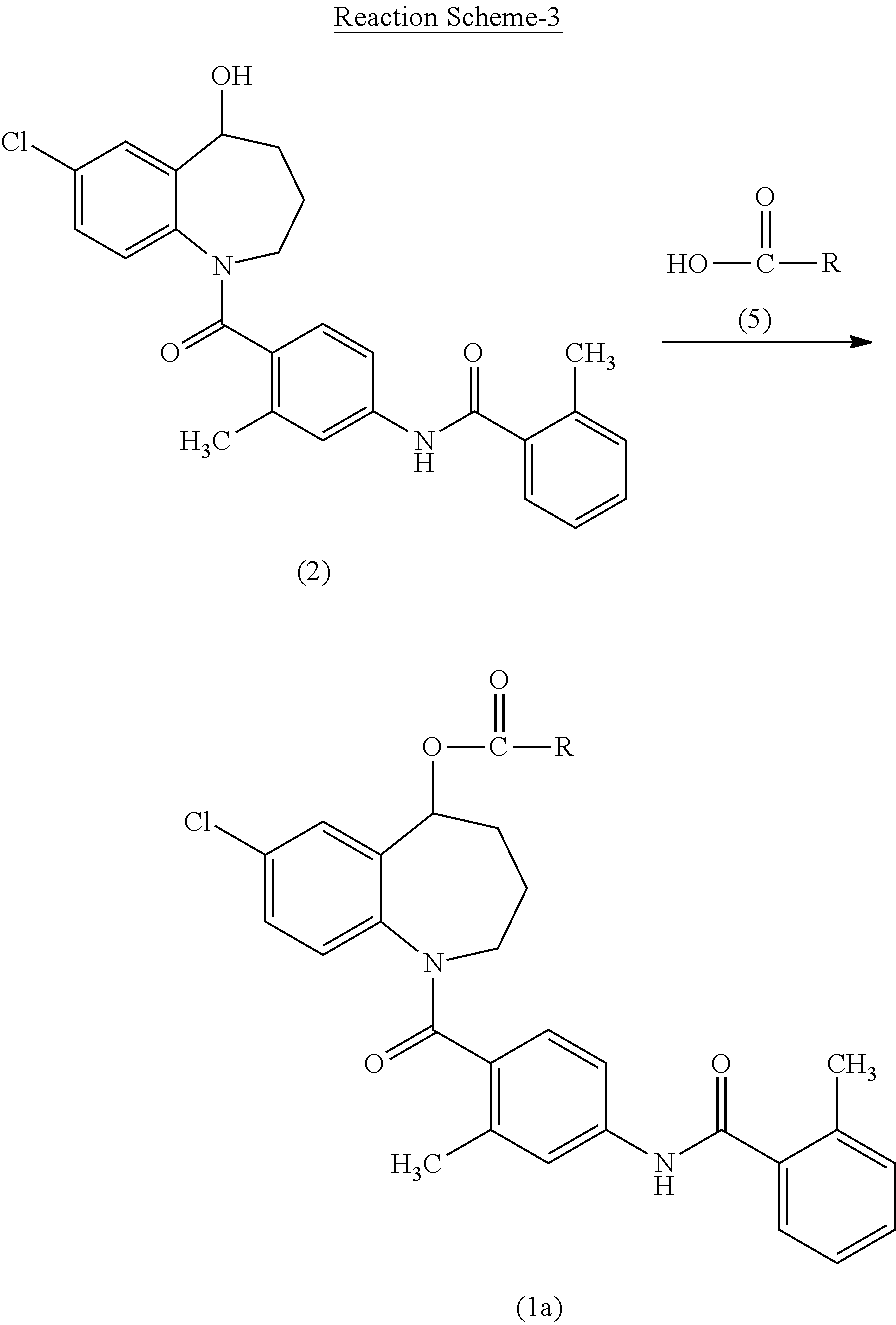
C1(Cl)=CC=C2C(=C1)C(OC([R])=O)CCCN2C(=O)C1=C(C)C=C(NC(=O)C2=CC=CC=C2C)C=C1.C1(Cl)=CC=C2C(=C1)C(O)CCCN2C(=O)C1=C(C)C=C(NC(=O)C2=CC=CC=C2C)C=C1.OC([R])=O
